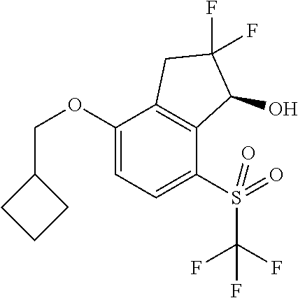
C1(OCC2CCC2)=CC=C(S(=O)(C(F)(F)F)=O)C2=C1CC(F)(F)C2O
